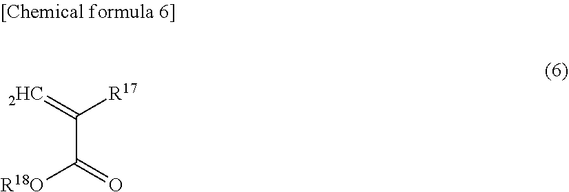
C(C([R18O])=O)([R17])=[2HC]
